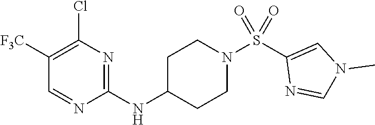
C1(Cl)=C([F3C])C=NC(NC2CCN(S(C3=CN(C)C=N3)(=O)=O)CC2)=N1
